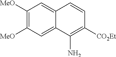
C1([MeO])=C([MeO])C=C2C(=C1)C=CC([CO2Et])=C2N
